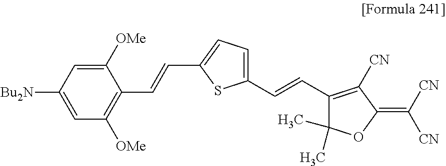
C1([OMe])=CC([Bu2N])=CC([OMe])=C1C=CC1=CC=C(C=CC2=C([CN])C(=C([CN])[CN])OC2(C)C)S1
